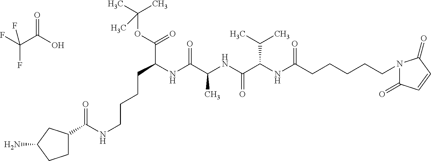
C(C(NC(C(NC(C(NC(CCCCCN1C(=O)C=CC1=O)=O)C(C)C)=O)C)=O)C(OC(C)(C)C)=O)CCCNC(C1CCC(N)C1)=O.O=C(O)C(F)(F)F
